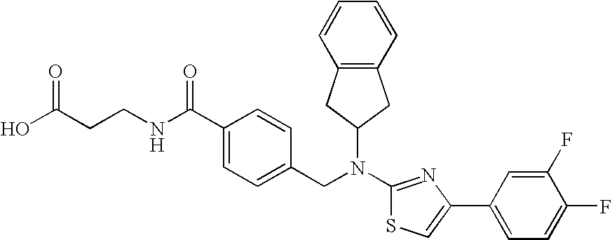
C1(C(NCCC(O)=O)=O)=CC=C(CN(C2=NC(C3=CC=C(F)C(F)=C3)=CS2)C2CC3=C(C2)C=CC=C3)C=C1
